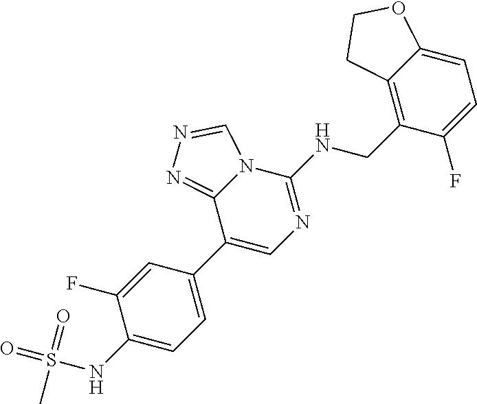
C1(C2=CN=C(NCC3=C4C(=CC=C3F)OCC4)N3C2=NN=C3)=CC=C(NS(=O)(=O)C)C(F)=C1
